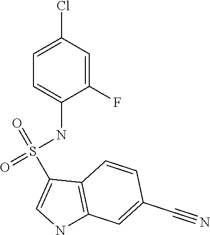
C1=C(Cl)C=C(F)C(NS(=O)(=O)C2=CNC3=C2C=CC(C#N)=C3)=C1
